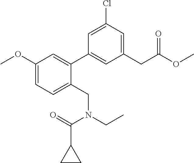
C1=C(Cl)C=C(CC(OC)=O)C=C1C1=CC(OC)=CC=C1CN(CC)C(C1CC1)=O
